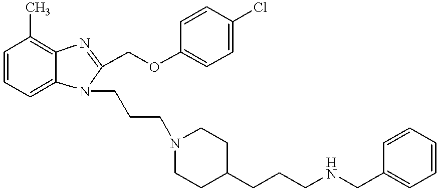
C1=CC=C2C(=C1C)N=C(COC1=CC=C(Cl)C=C1)N2CCCN1CCC(CCCNCC2=CC=CC=C2)CC1
